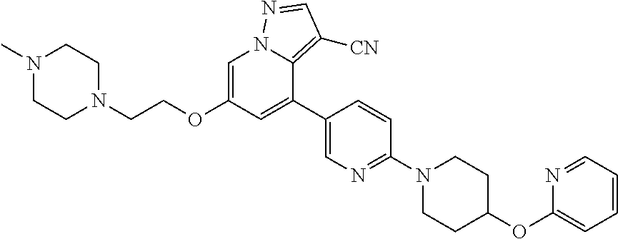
C1=C(OCCN2CCN(C)CC2)C=C(C2=CN=C(N3CCC(OC4=CC=CC=N4)CC3)C=C2)C2=C([CN])C=NN12
